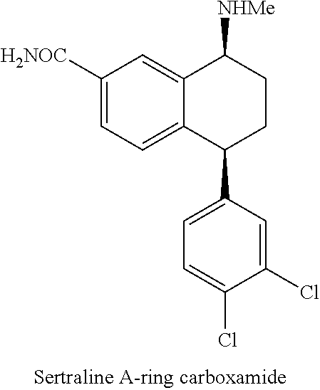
C12=CC([H2NOC])=CC=C1C(C1=CC=C(Cl)C(Cl)=C1)CCC2[NHMe]
